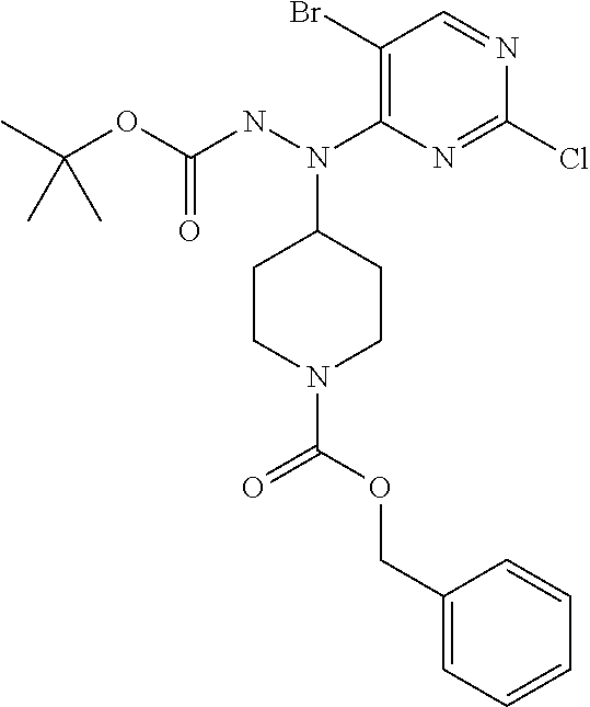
CC(OC(NN(C1=C(Br)C=NC(Cl)=N1)C1CCN(C(=O)OCC2=CC=CC=C2)CC1)=O)(C)C
